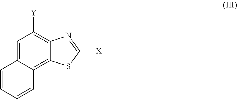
C1=CC=CC2=C3C(=C([Y])C=C12)N=C([X])S3
